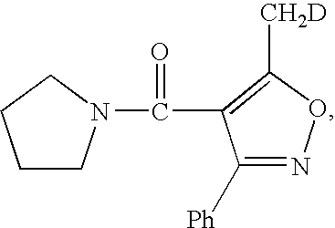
C1CN(C(=O)C2=C([CH2D])ON=C2[Ph])CC1
